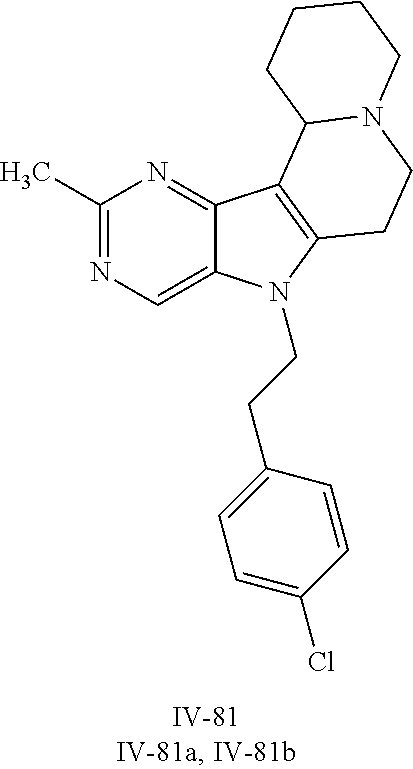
C1(C)=NC=C2C(=N1)C1=C(N2CCC2=CC=C(Cl)C=C2)CCN2C1CCCC2
